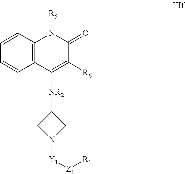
C1=CC2=C(C=C1)N([R5])C(=O)C([R6])=C2[NR2]C1CN([Y1][Z1][R1])C1
